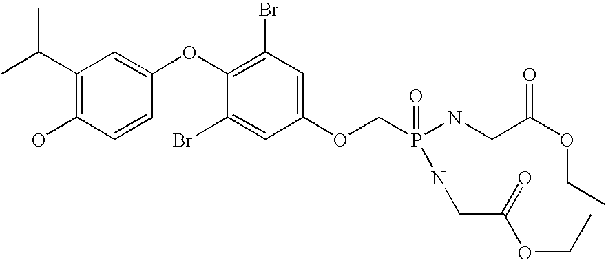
CC(C1=C(O)C=CC(OC2=C(Br)C=C(OCP(NCC(OCC)=O)(=O)NCC(=O)OCC)C=C2Br)=C1)C
